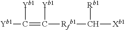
[Yb1]C([Yb1])=C([Rfb1]C([Xb1])[Rb1])[Yb1]
